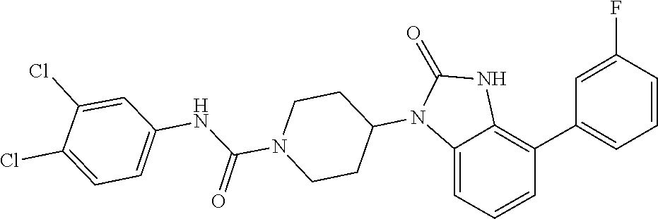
C1CN(C(NC2=CC=C(Cl)C(Cl)=C2)=O)CCC1N1C(=O)NC2=C(C3=CC=CC(F)=C3)C=CC=C12
